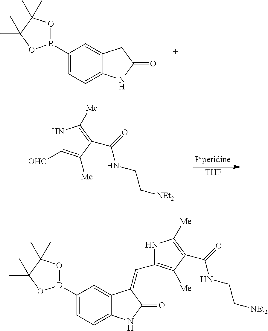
B1(C2=CC=C3C(=C2)CC(=O)N3)OC(C)(C)C(C)(C)O1.[THF].N1C([OHC])=C([Me])C(C(=O)NCC[NEt2])=C1[Me].B1(C2=CC=C3C(=C2)C(=CC2=C([Me])C(C(=O)NCC[NEt2])=C([Me])N2)C(=O)N3)OC(C)(C)C(C)(C)O1
